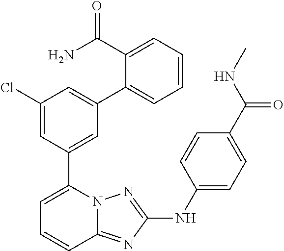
C1=C(C2=CC(C3=CC=CC=C3C(N)=O)=CC(Cl)=C2)N2C(=NC(NC3=CC=C(C(NC)=O)C=C3)=N2)C=C1
